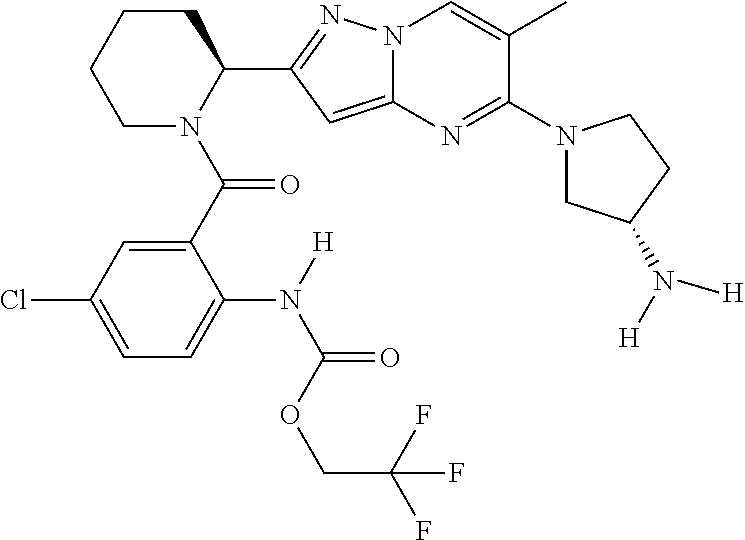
C1CCCN(C(C2=CC(Cl)=CC=C2N(C(OCC(F)(F)F)=O)[H])=O)C1C1=NN2C(=C1)N=C(N1CC(N([H])[H])CC1)C(C)=C2
